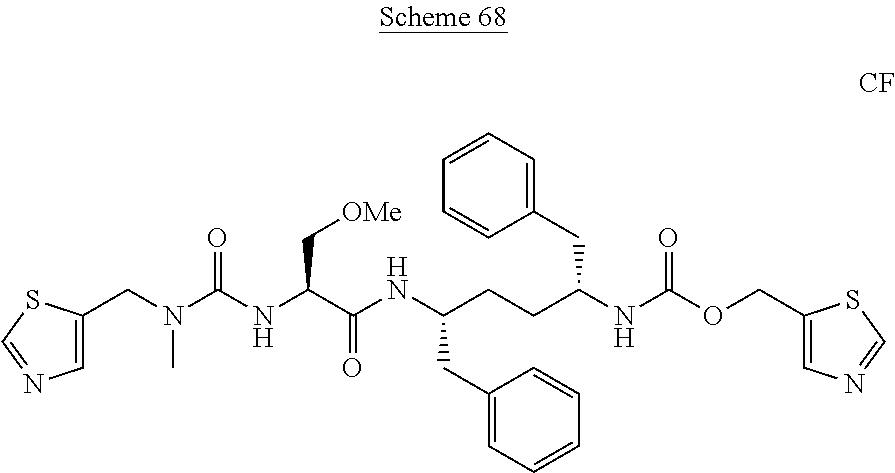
C(N(C(NC(C(NC(CCC(NC(OCC1=CN=CS1)=O)CC1=CC=CC=C1)CC1=CC=CC=C1)=O)C[OMe])=O)C)C1=CN=CS1
